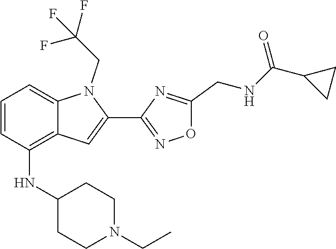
C12=CC=CC(NC3CCN(CC)CC3)=C1C=C(C1=NOC(CNC(C3CC3)=O)=N1)N2CC(F)(F)F
